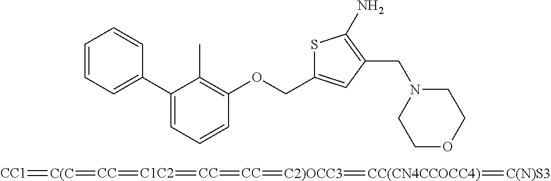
C1=CC=C(C2=CC=CC(OCC3=CC(CN4CCOCC4)=C(N)S3)=C2C)C=C1.[CC1]=[C(C]=[CC]=[C1C2]=[CC]=[CC]=[C2)OCC3]=[CC(CN4CCOCC4)]=[C(N)S3]
